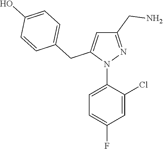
N1(C2=CC=C(F)C=C2Cl)N=C(CN)C=C1CC1=CC=C(O)C=C1
